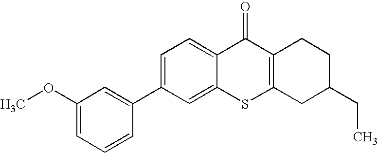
C1(C2=CC(OC)=CC=C2)=CC=C2C(=C1)SC1=C(C2=O)CCC(CC)C1
